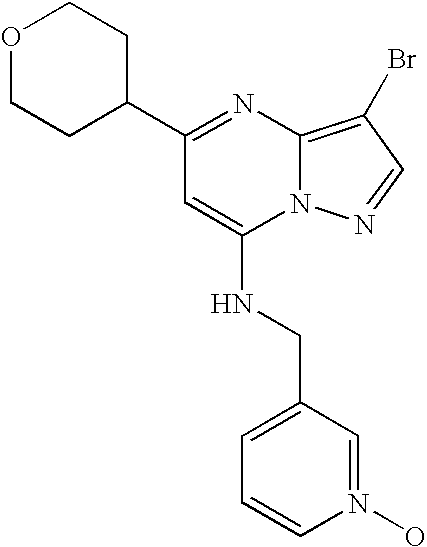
O1CCC(C2=NC3=C(Br)C=NN3C(NCC3=CC=CN(O)=C3)=C2)CC1
